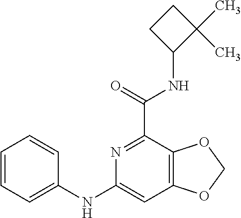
C1=CC=C(NC2=CC3=C(C(C(=O)NC4C(C)(C)CC4)=N2)OCO3)C=C1
